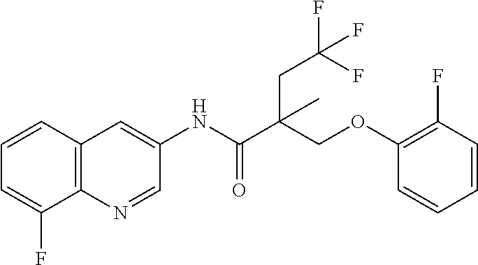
C1=CC2=C(C(F)=C1)N=CC(NC(=O)C(COC1=C(F)C=CC=C1)(CC(F)(F)F)C)=C2
